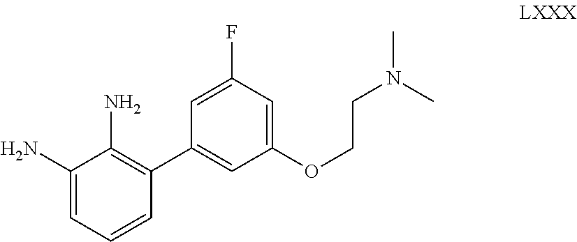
C1(N)=CC=CC(C2=CC(OCCN(C)C)=CC(F)=C2)=C1N
